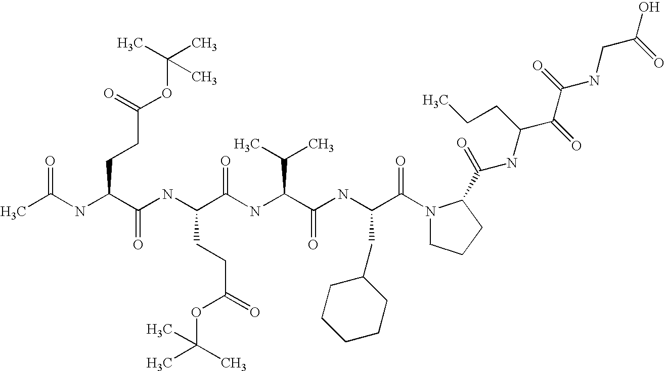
CC(NC(C(NC(C(NC(C(NC(C(N1CCCC1C(=O)NC(C(C(NCC(O)=O)=O)=O)CCC)=O)CC1CCCCC1)=O)C(C)C)=O)CCC(=O)OC(C)(C)C)=O)CCC(OC(C)(C)C)=O)=O
